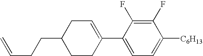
C1(F)=C(F)C(C2=CCC(CCC=C)CC2)=CC=C1[C6H13]
